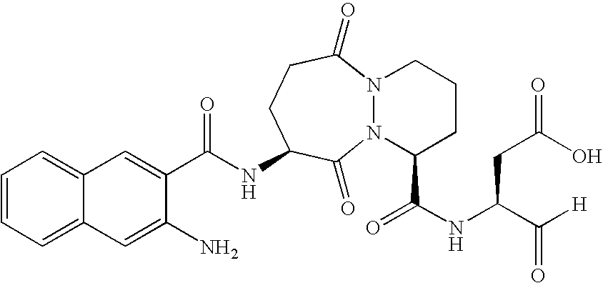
C1(N)=CC2=CC=CC=C2C=C1C(NC1CCC(=O)N2N(C1=O)C(C(NC(C([H])=O)CC(O)=O)=O)CCC2)=O
